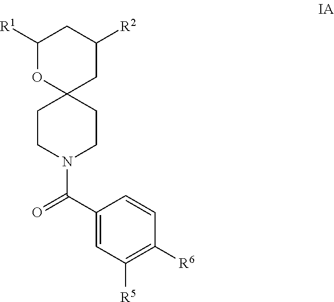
C1([R1])OC2(CC([R2])C1)CCN(C(=O)C1=CC([R5])=C([R6])C=C1)CC2
